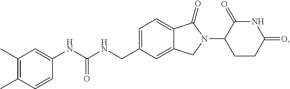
C1=C(CNC(NC2=CC(C)=C(C)C=C2)=O)C=C2C(=C1)C(=O)N(C1CCC(=O)NC1=O)C2
